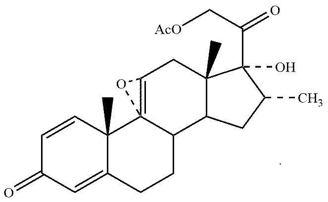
C1=CC2(C)C(=CC1=O)CCC1C23=C(CC2(C)C1CC(C)C2(C(C[AcO])=O)O)O3
